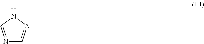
N1=CN[A]=C1
